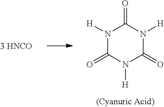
N1([H])C(=O)N([H])C(=O)N([H])C1=O
